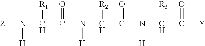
[Z]N(C(C(N(C(C(N(C(C([Y])=O)[R3])[H])=O)[R2])[H])=O)[R1])[H]
